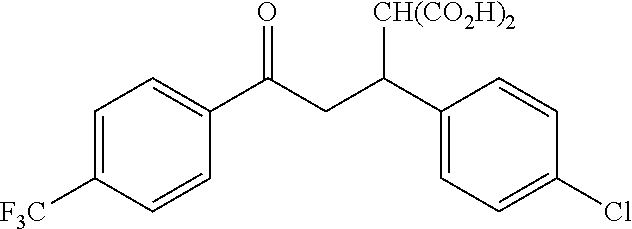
C1(C(CC(C2=CC=C([F3C])C=C2)=O)[CH(CO2H)2])=CC=C(Cl)C=C1
